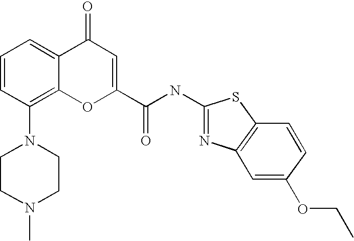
C1=CC(N2CCN(C)CC2)=C2C(=C1)C(=O)C=C(C(=O)NC1=NC3=C(S1)C=CC(OCC)=C3)O2
